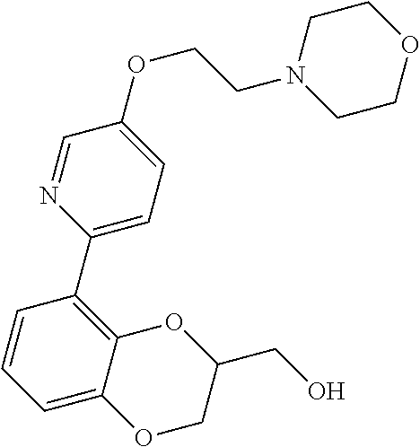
O1CCN(CCOC2=CC=C(C3=C4OC(CO)COC4=CC=C3)N=C2)CC1
